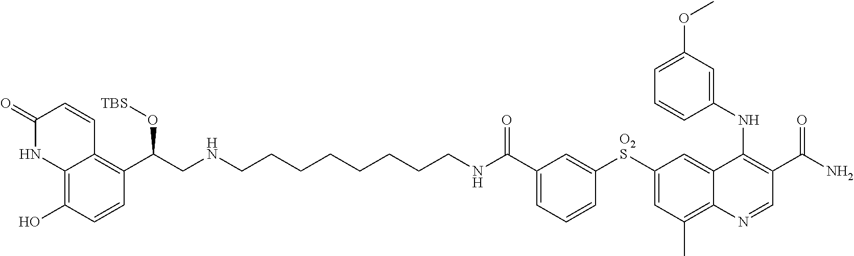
C1=C(C(NCCCCCCCCNCC(C2=C3C(=C(O)C=C2)NC(=O)C=C3)O[TBS])=O)C=C([O2S]C2=CC(C)=C3C(=C2)C(NC2=CC(OC)=CC=C2)=C(C(N)=O)C=N3)C=C1
